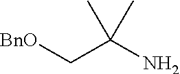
[BnO]CC(N)(C)C
